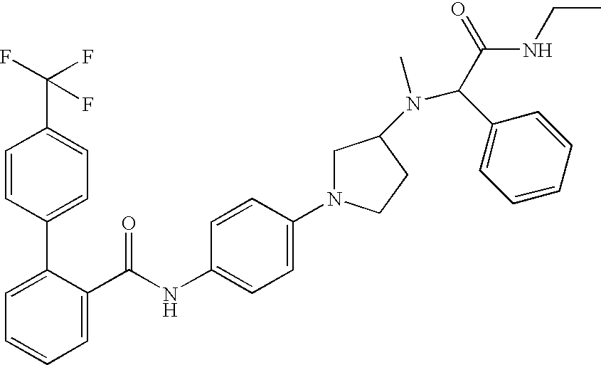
C1=C(C(NC2=CC=C(N3CC(N(C(C(=O)NCC)C4=CC=CC=C4)C)CC3)C=C2)=O)C(C2=CC=C(C(F)(F)F)C=C2)=CC=C1
